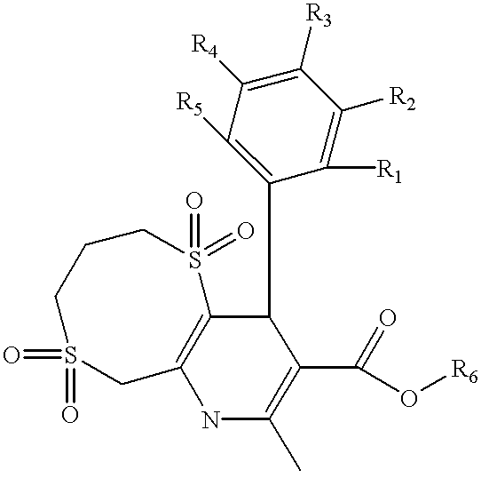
C1(C2C3=C(NC(C)=C2C(O[R6])=O)CS(=O)(=O)CCCS3(=O)=O)=C([R5])C([R4])=C([R3])C([R2])=C1[R1]
